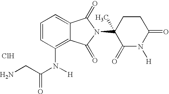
C1=CC(N(C(CN)=O)[H])=C2C(=C1)C(=O)N(C1(C)C(=O)N([H])C(=O)CC1)C2=O.Cl
